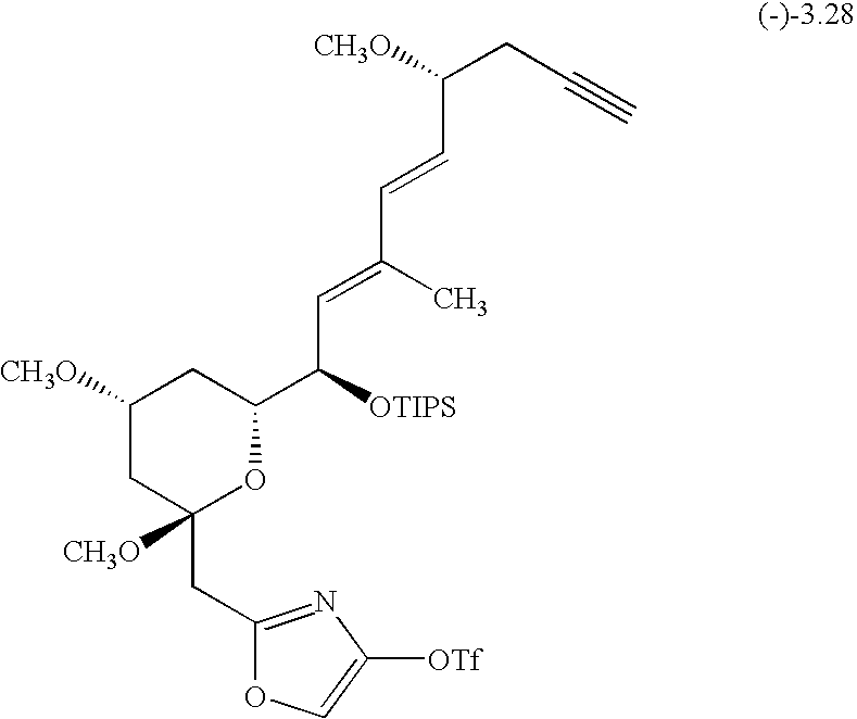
C1(CC2([CH3O])CC([CH3O])CC(C([OTIPS])C=C(C=CC(CC#C)[CH3O])C)O2)=NC([OTf])=CO1
